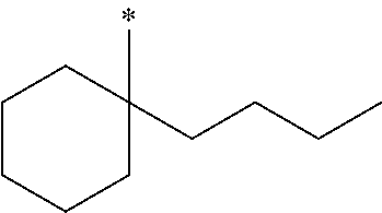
CC1(CCCC)CCCCC1
